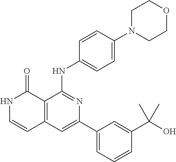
C1=CC(NC2=NC(C3=CC=CC(C(O)(C)C)=C3)=CC3=C2C(=O)NC=C3)=CC=C1N1CCOCC1
